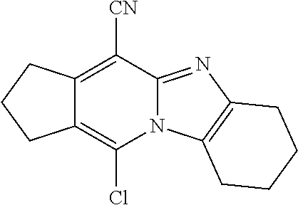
C12=C(Cl)N3C(=NC4=C3CCCC4)C([CN])=C1CCC2
